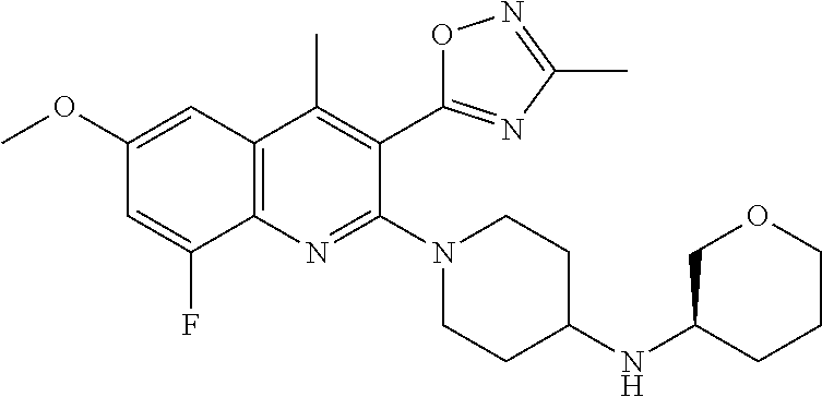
C1(OC)=CC2=C(N=C(N3CCC(NC4CCCOC4)CC3)C(C3=NC(C)=NO3)=C2C)C(F)=C1
